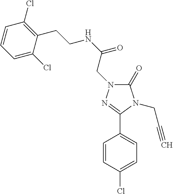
C1(=O)N(CC(NCCC2=C(Cl)C=CC=C2Cl)=O)N=C(C2=CC=C(Cl)C=C2)N1CC#C
